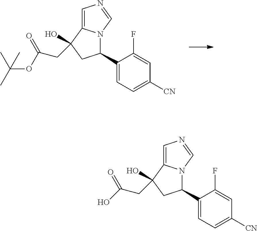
C1(C2N3C(=CN=C3)C(O)(CC(OC(C)(C)C)=O)C2)=CC=C([CN])C=C1F.C1(C2N3C(=CN=C3)C(O)(CC(O)=O)C2)=CC=C([CN])C=C1F
